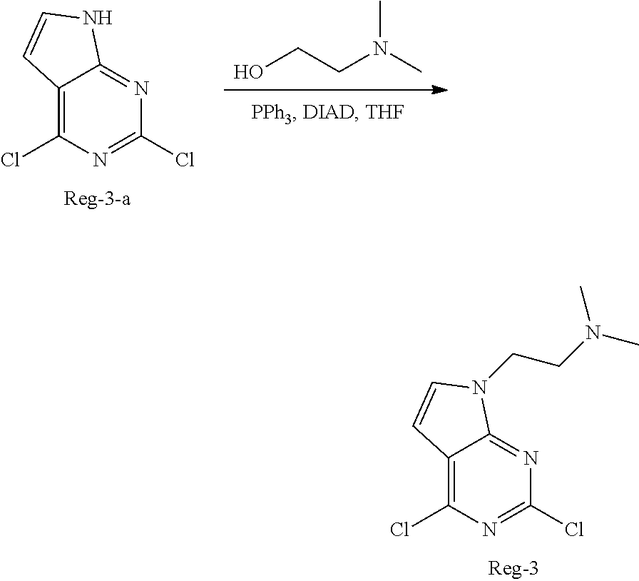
OCCN(C)C.C12=C(Cl)N=C(Cl)N=C1NC=C2.C12=C(Cl)N=C(Cl)N=C1N(CCN(C)C)C=C2
